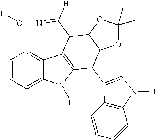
C1=CC=C2C(=C1)C1=C(N2[H])C(C2=CN([H])C3=C2C=CC=C3)C2C(C1C(=NO[H])[H])OC(C)(C)O2
